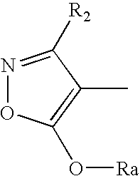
N1=C([R2])C(C)=C(O[Ra])O1
